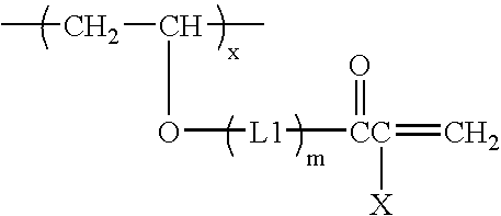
CCC(C)O[L1][CC](=C)(=O)[X]
